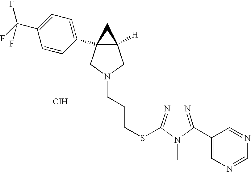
Cl.C12([H])CN(CCCSC3=NN=C(C4=CN=CN=C4)N3C)CC1(C1=CC=C(C(F)(F)F)C=C1)C2
